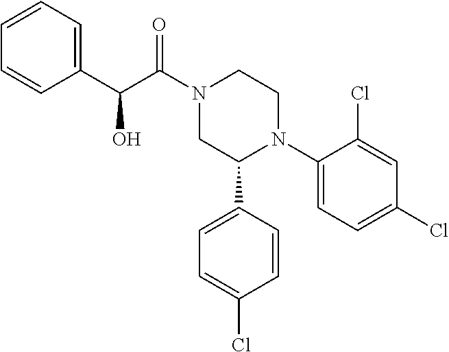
C1(C(C(N2CC(C3=CC=C(Cl)C=C3)N(C3=CC=C(Cl)C=C3Cl)CC2)=O)O)=CC=CC=C1
